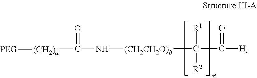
[(CH2CH2O)b](C([R1])([R2])C(=O)[H])NC(=O)[(CH2)a][PEG]
